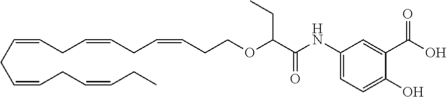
O=C(NC1=CC=C(O)C(C(O)=O)=C1)C(OCCC=CCC=CCC=CCC=CCC=CCC)CC
